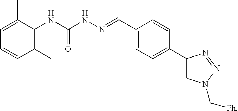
C1(C)=C(NC(NN=CC2=CC=C(C3=CN(C[Ph])N=N3)C=C2)=O)C(C)=CC=C1
